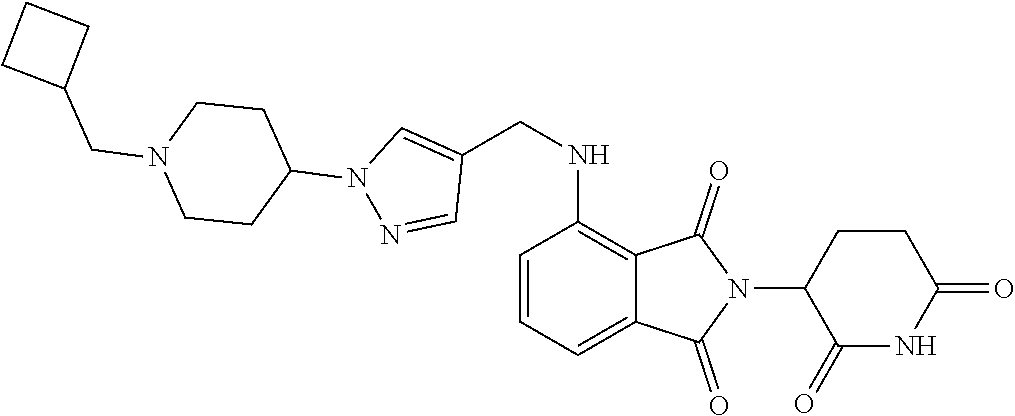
C1CN(CC2CCC2)CCC1N1C=C(CNC2=C3C(=O)N(C4C(=O)NC(=O)CC4)C(=O)C3=CC=C2)C=N1
